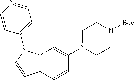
C12=C(N(C3=CC=NC=C3)C=C1)C=C(N1CCN([Boc])CC1)C=C2
